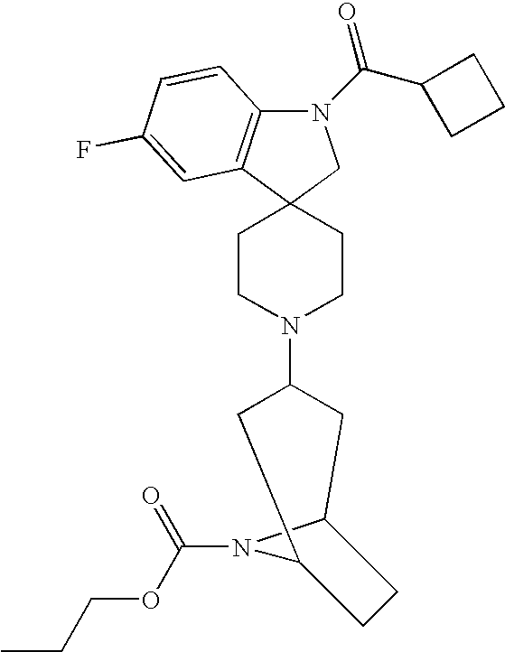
N1(C(C2CCC2)=O)C2=C(C3(C1)CCN(C1CC4N(C(OCCC)=O)C(C1)CC4)CC3)C=C(F)C=C2
